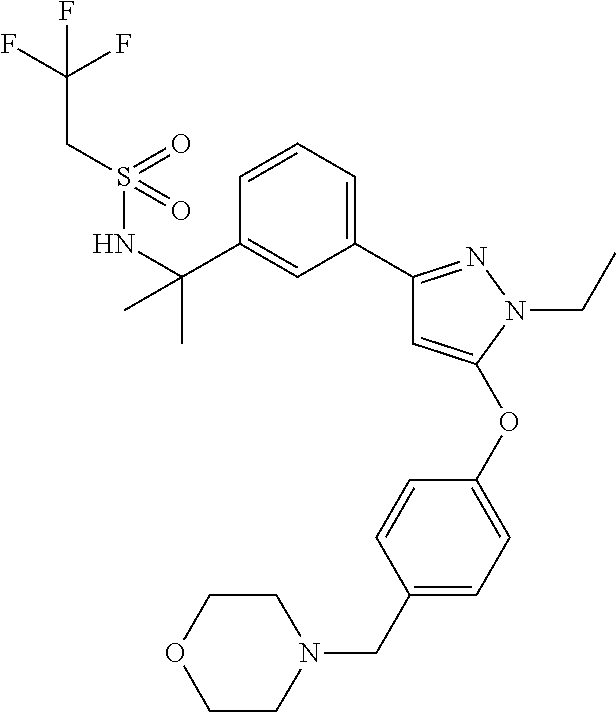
C1=CC=C(C2=NN(CC)C(OC3=CC=C(CN4CCOCC4)C=C3)=C2)C=C1C(NS(CC(F)(F)F)(=O)=O)(C)C
